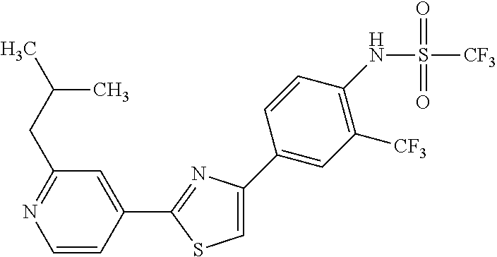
C1=C(C2=CC([CF3])=C(NS(=O)(=O)[CF3])C=C2)N=C(C2=CC(CC(C)C)=NC=C2)S1
